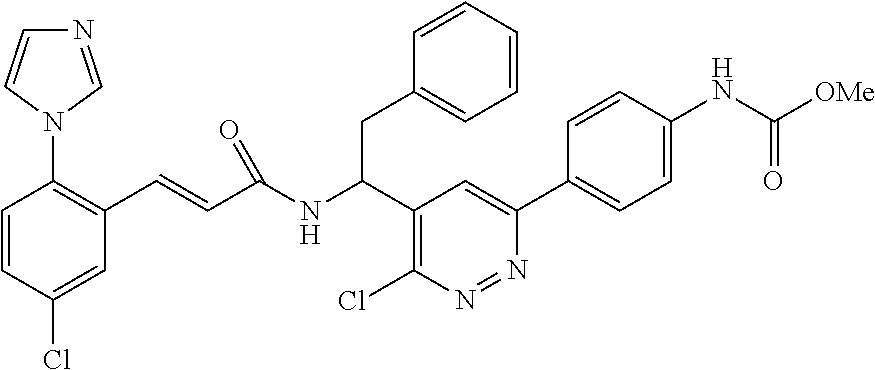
C1=CC(Cl)=CC(C=CC(NC(C2=C(Cl)N=NC(C3=CC=C(NC([OMe])=O)C=C3)=C2)CC2=CC=CC=C2)=O)=C1N1C=NC=C1
